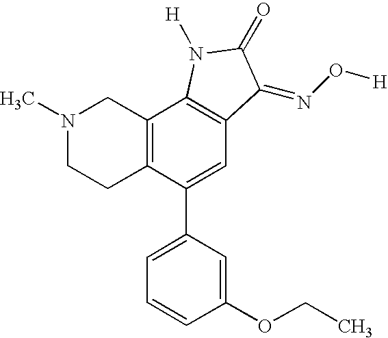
N1(C)CCC2=C(C1)C1=C(C=C2C2=CC=CC(OCC)=C2)C(=NO[H])C(=O)N1[H]
